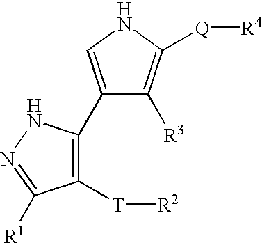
C1(C2=C([T][R2])C([R1])=NN2)=CNC([Q][R4])=C1[R3]
